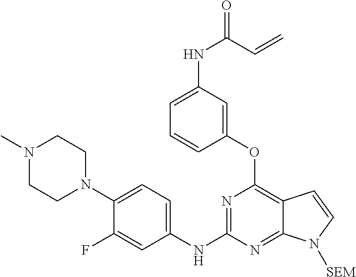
N1=C(NC2=CC=C(N3CCN(C)CC3)C(F)=C2)N=C2C(=C1OC1=CC(NC(=O)C=C)=CC=C1)C=CN2[SEM]
